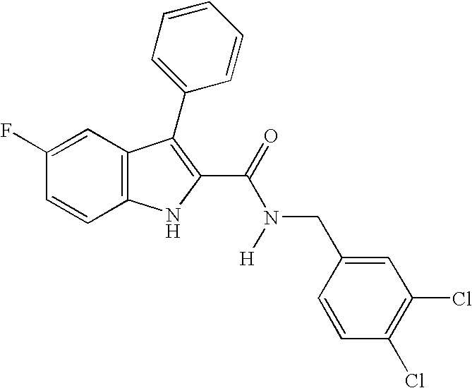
C1(F)=CC2=C(C=C1)NC(C(=O)N([H])CC1=CC(Cl)=C(Cl)C=C1)=C2C1=CC=CC=C1
